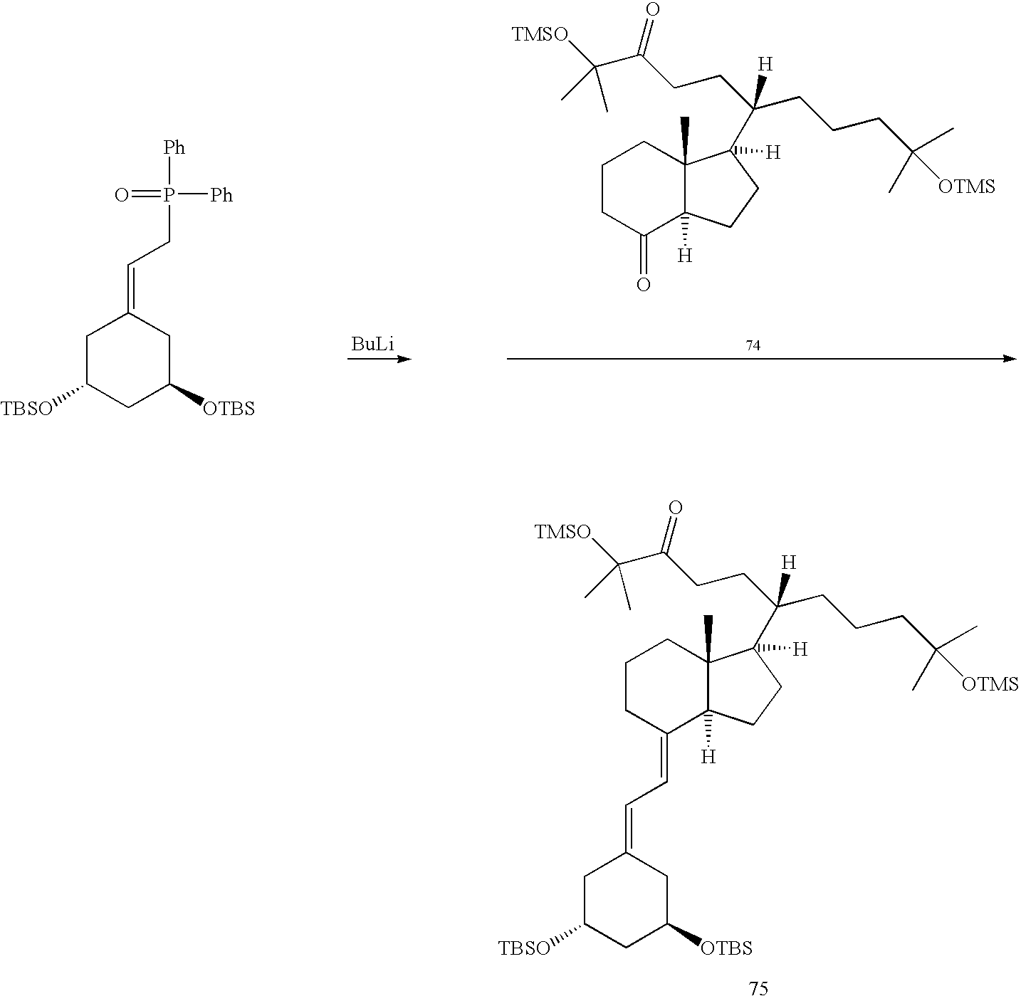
[BuLi].C1CC(=O)C2([H])C(C)(C1)C([H])(C(CCC(C([TMSO])(C)C)=O)(CCCC([OTMS])(C)C)[H])CC2.C1C([TBSO])CC([OTBS])CC1=CCP([Ph])(=O)[Ph].C1CC(=CC=C2CC([TBSO])CC([OTBS])C2)C2([H])C(C)(C1)C(C(CCC(C([TMSO])(C)C)=O)(CCCC([OTMS])(C)C)[H])([H])CC2
